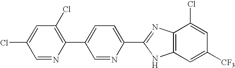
C1=NC(C2=CC=C(C3=NC4=C(C=C([CF3])C=C4Cl)N3)N=C2)=C(Cl)C=C1Cl
